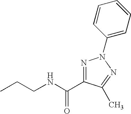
CCCNC(=O)C1=NN(C2=CC=CC=C2)N=C1C
